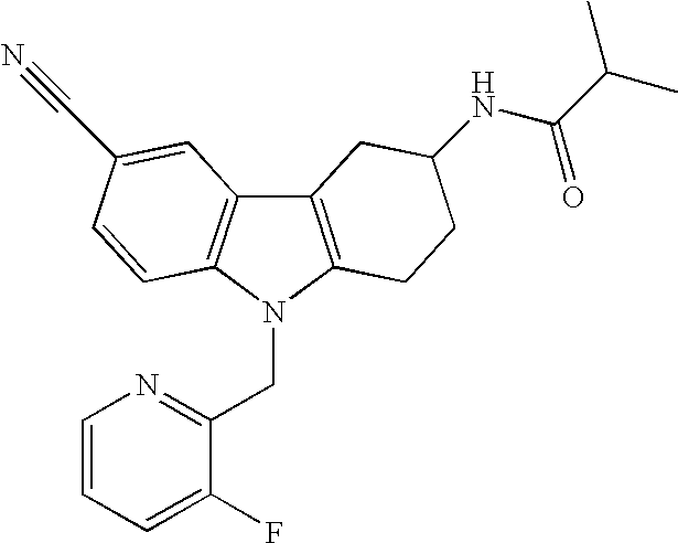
C12=C(N(CC3=NC=CC=C3F)C3=C1C=C(C#N)C=C3)CCC(NC(C(C)C)=O)C2
